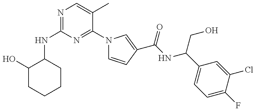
C1(NC2=NC=C(C)C(N3C=CC(C(=O)NC(CO)C4=CC=C(F)C(Cl)=C4)=C3)=N2)C(O)CCCC1
